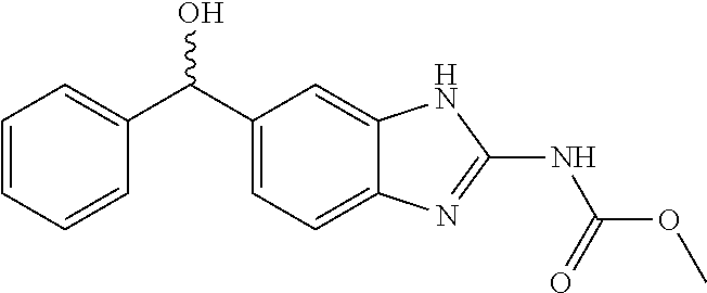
C1=CC=CC(C(C2=CC=C3C(=C2)NC(NC(OC)=O)=N3)O)=C1
